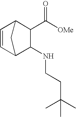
C1=CC2C(NCCC(C)(C)C)C(C([OMe])=O)C1C2
